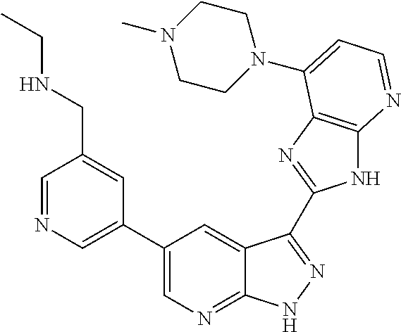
C1=NC=C(C2=CN=C3C(=C2)C(C2=NC4=C(N2)N=CC=C4N2CCN(C)CC2)=NN3)C=C1CNCC
